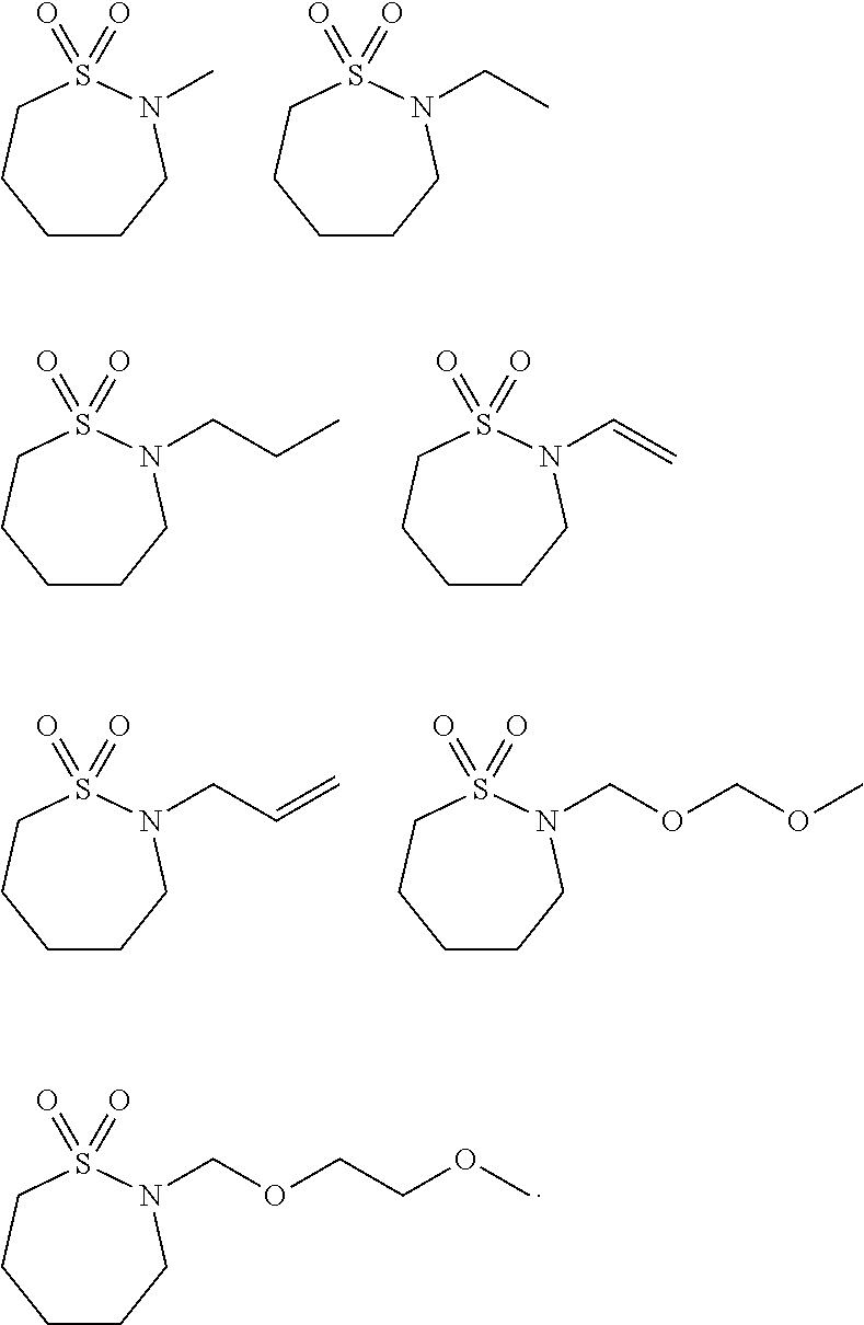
C1CCN(C)S(=O)(=O)CC1.C1CCN(CC)S(=O)(=O)CC1.C1CCN(CCC)S(=O)(=O)CC1.C1CCN(C=C)S(=O)(=O)CC1.C1CCN(CC=C)S(=O)(=O)CC1.C1CCN(COCOC)S(=O)(=O)CC1.C1CCN(COCCOC)S(=O)(=O)CC1
